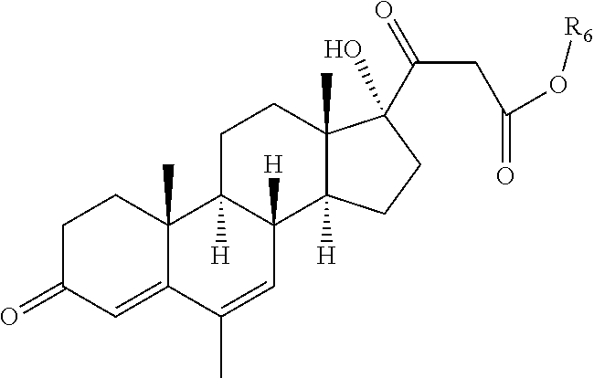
C1C(=O)C=C2C(C)(C1)C1([H])C([H])(C=C2C)C2([H])C(C)(CC1)C(O)(C(CC(O[R6])=O)=O)CC2
